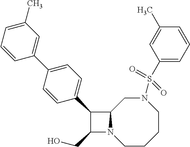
C1(CO)N2C(C1C1=CC=C(C3=CC(C)=CC=C3)C=C1)CN(S(=O)(C1=CC=CC(C)=C1)=O)CCCC2
